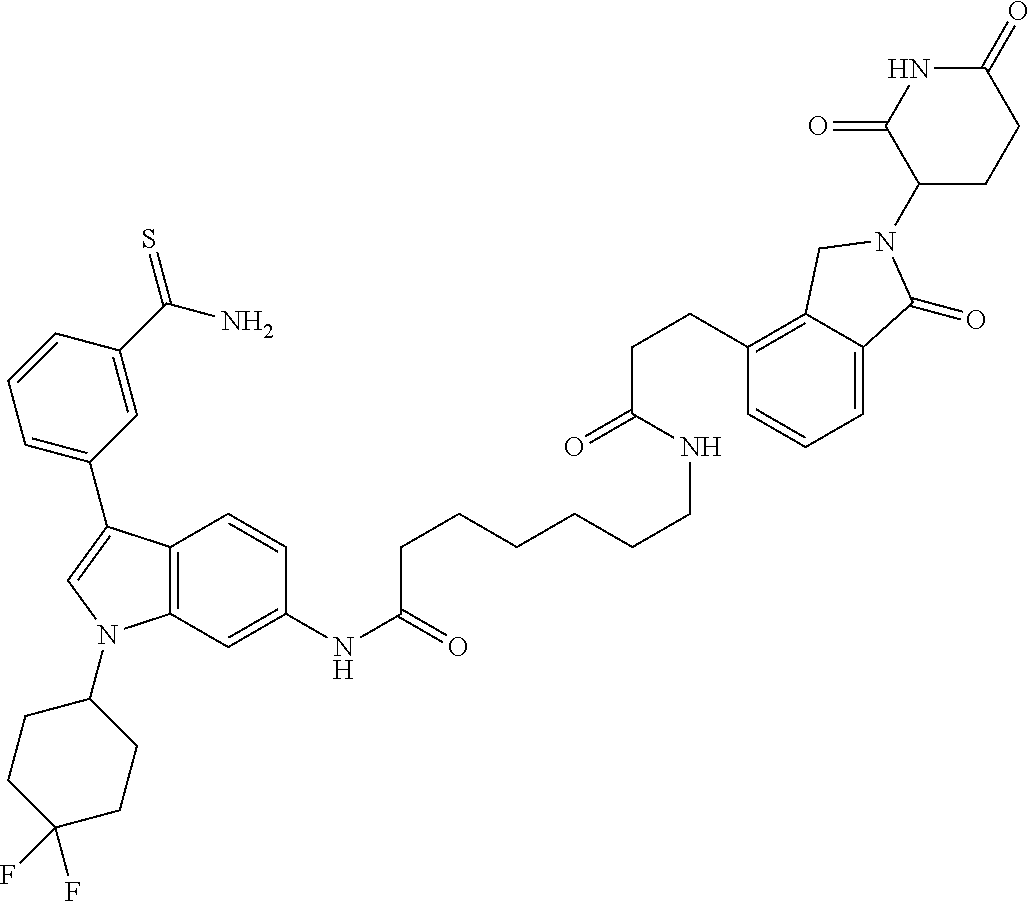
C12=C(C=C(NC(CCCCCCNC(CCC3=C4C(=CC=C3)C(=O)N(C3CCC(=O)NC3=O)C4)=O)=O)C=C1)N(C1CCC(F)(F)CC1)C=C2C1=CC=CC(C(N)=S)=C1
